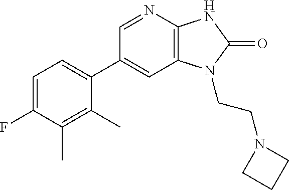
C1(C2=CC=C(F)C(C)=C2C)=CC2=C(N=C1)NC(=O)N2CCN1CCC1
